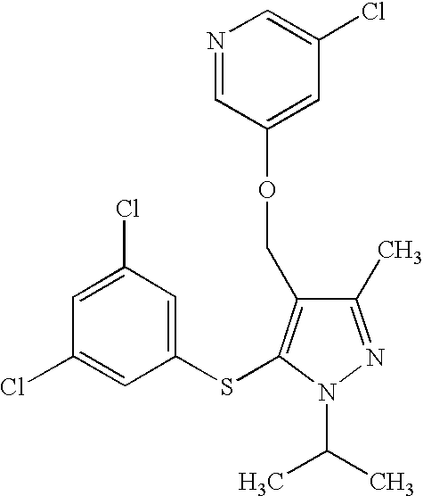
C1(Cl)=CC(Cl)=CC(SC2=C(COC3=CC(Cl)=CN=C3)C(C)=NN2C(C)C)=C1
